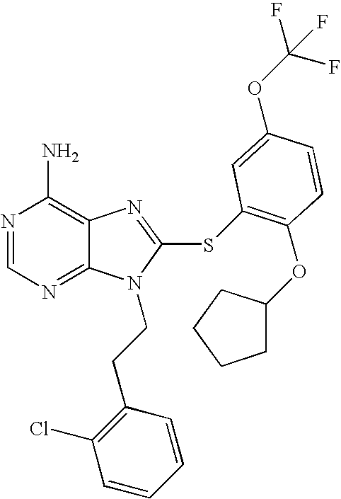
N1=CN=C2C(=C1N)N=C(SC1=C(OC3CCCC3)C=CC(OC(F)(F)F)=C1)N2CCC1=C(Cl)C=CC=C1
